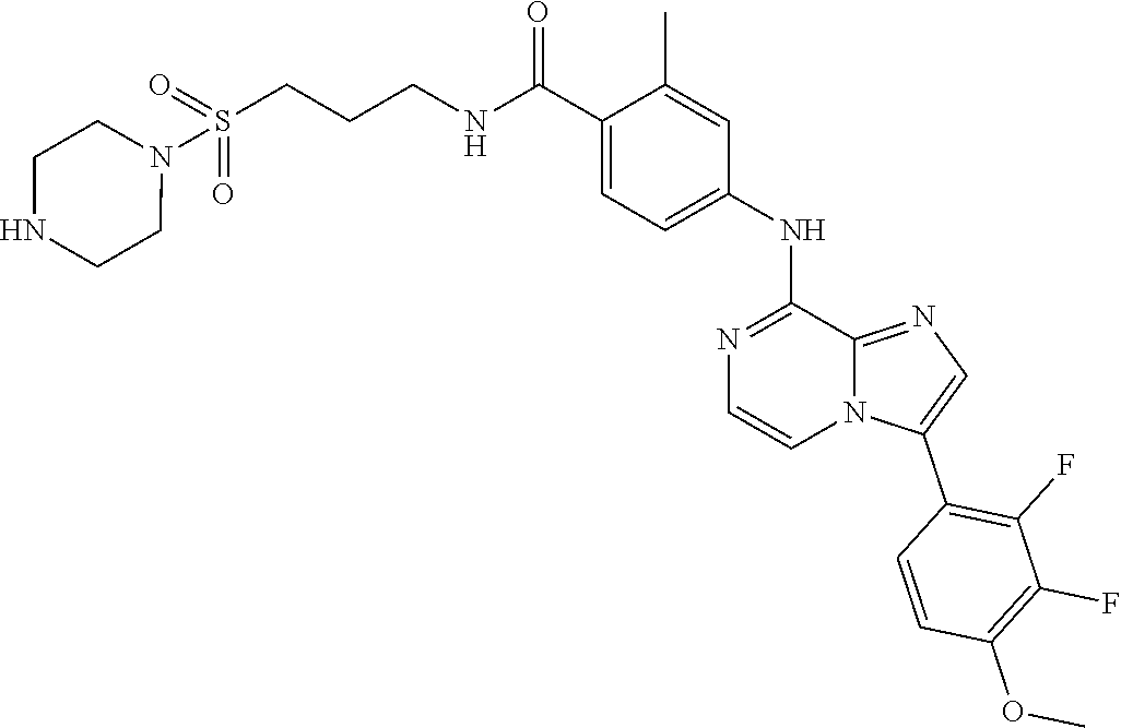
C1=C(C(=O)NCCCS(N2CCNCC2)(=O)=O)C(C)=CC(NC2=NC=CN3C2=NC=C3C2=C(F)C(F)=C(OC)C=C2)=C1
